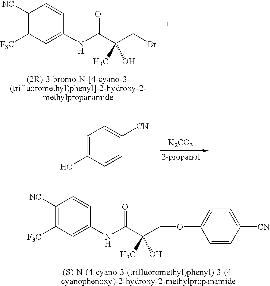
C1([NC])=C([F3C])C=C(NC(C(CBr)(O)C)=O)C=C1.C1=C(O)C=CC([CN])=C1.[K2CO3].C1([NC])=C([F3C])C=C(NC(C(COC2=CC=C([CN])C=C2)(O)C)=O)C=C1
